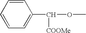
C1=CC=C(C(OC)[COOMe])C=C1
